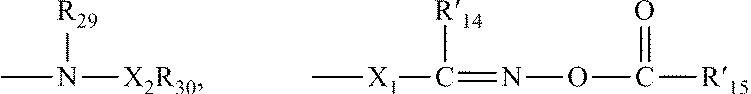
CN([R29])[X2R30].C[X1]C(=NOC([R15])=O)[R14]
